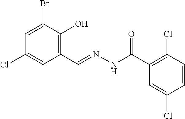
C1=C(Br)C(O)=C(C=NNC(C2=C(Cl)C=CC(Cl)=C2)=O)C=C1Cl
